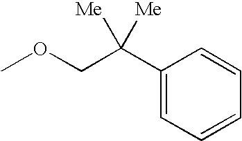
C1(C(COC)([Me])[Me])=CC=CC=C1
